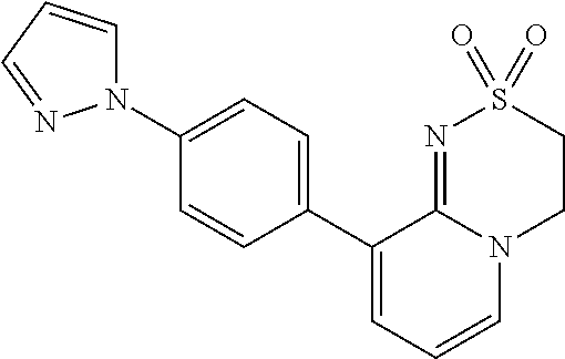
C1(C2=CC=C(N3C=CC=N3)C=C2)=CC=CN2C1=NS(=O)(=O)CC2
